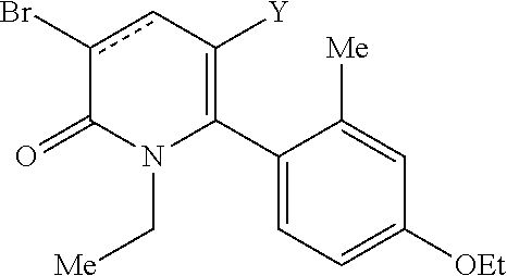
C1(C2=C([Y])cc(Br)C(=O)N2C[Me])=CC=C([OEt])C=C1[Me]
